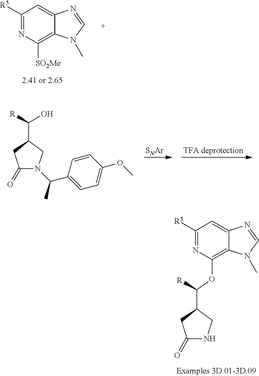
C1([R5])=NC([SO2Me])=C2C(=C1)N=CN2C.C1(=O)CC(C([R])O)CN1C(C1=CC=C(OC)C=C1)C.[SNAr].C1([R5])=NC(OC(C2CNC(=O)C2)[R])=C2C(=C1)N=CN2C
